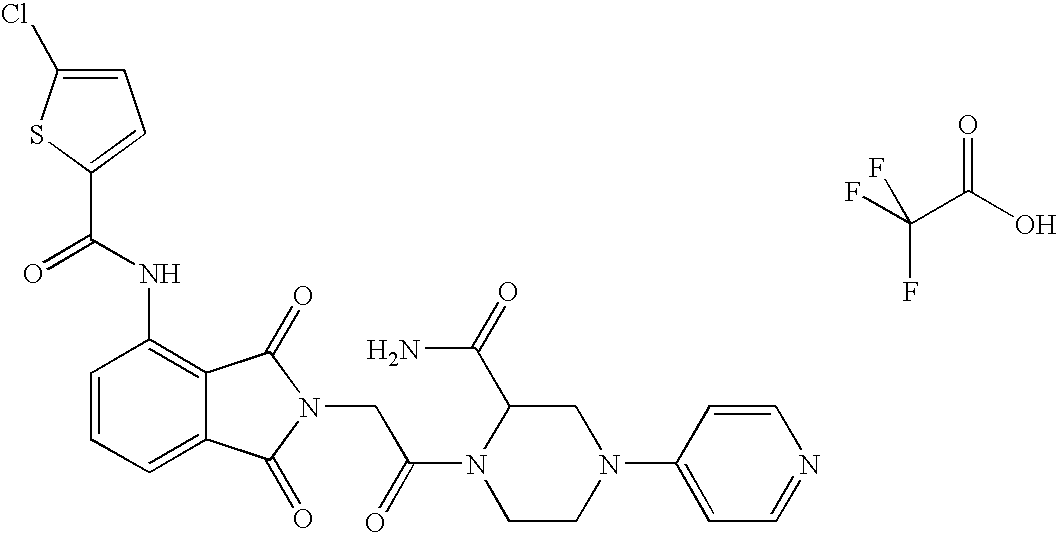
C1=C(Cl)SC(C(NC2=C3C(=CC=C2)C(=O)N(CC(N2CCN(C4=CC=NC=C4)CC2C(=O)N)=O)C3=O)=O)=C1.FC(C(O)=O)(F)F
